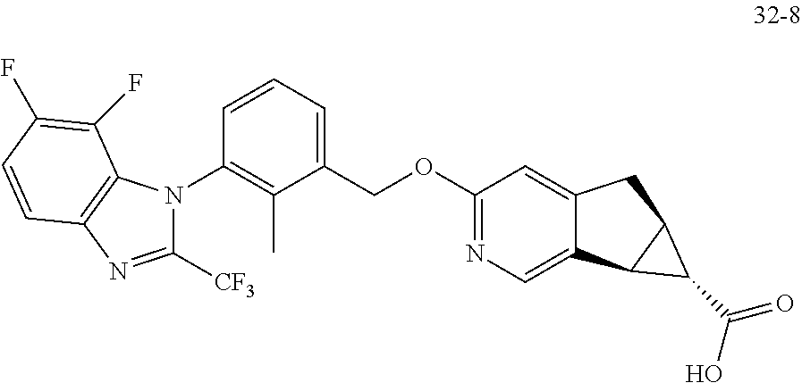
C1(COC2=NC=C3C(=C2)CC2C3C2C(=O)O)=CC=CC(N2C([CF3])=NC3=C2C(F)=C(F)C=C3)=C1C
